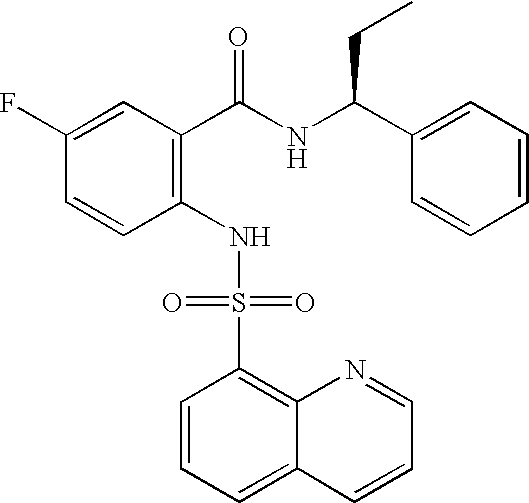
C1(NS(C2=C3C(=CC=C2)C=CC=N3)(=O)=O)=C(C(NC(C2=CC=CC=C2)CC)=O)C=C(F)C=C1
